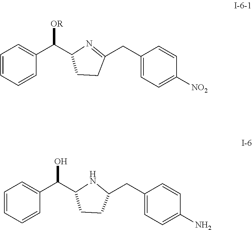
C1=CC=CC(C(C2CCC(CC3=CC=C([NO2])C=C3)=N2)[OR])=C1.C1=CC=CC(C(C2CCC(CC3=CC=C(N)C=C3)N2)O)=C1
